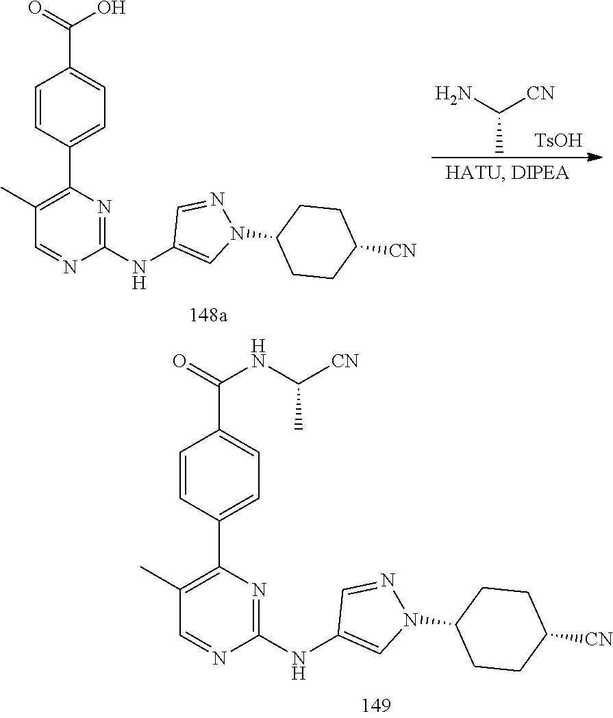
C1=CC(C2=C(C)C=NC(NC3=CN(C4CCC([CN])CC4)N=C3)=N2)=CC=C1C(=O)NC([CN])C.NC([CN])C.[TsOH].C1=CC(C2=C(C)C=NC(NC3=CN(C4CCC([CN])CC4)N=C3)=N2)=CC=C1C(=O)O
